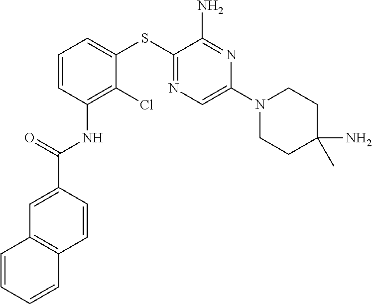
C1=CC(NC(C2=CC3=C(C=C2)C=CC=C3)=O)=C(Cl)C(SC2=NC=C(N3CCC(N)(C)CC3)N=C2N)=C1
